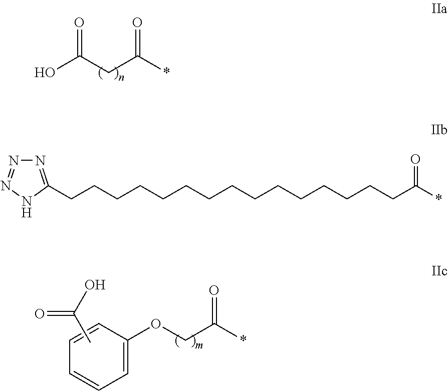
OC(CC(*)=O)=O.C1(OCC(*)=O)=CC=CC=C1.CC(=O)O.N1=C(CCCCCCCCCCCCCCCC(*)=O)NN=N1
